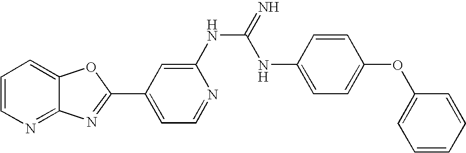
C12=NC=CC=C1OC(C1=CC=NC(NC(=N)NC3=CC=C(OC4=CC=CC=C4)C=C3)=C1)=N2
